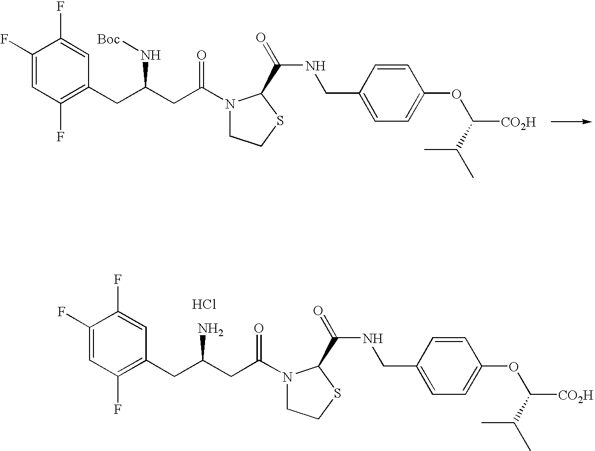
C1(F)=CC(F)=C(CC(CC(N2CCSC2C(=O)NCC2=CC=C(OC([CO2H])C(C)C)C=C2)=O)N[Boc])C=C1F.C1(F)=CC(F)=C(CC(CC(N2CCSC2C(=O)NCC2=CC=C(OC([CO2H])C(C)C)C=C2)=O)N)C=C1F.Cl
